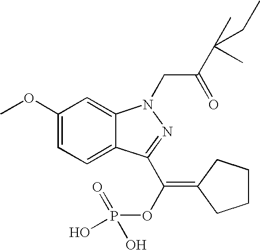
C1(OC)=CC=C2C(=C1)N(CC(C(CC)(C)C)=O)N=C2C(OP(=O)(O)O)=C1CCCC1
